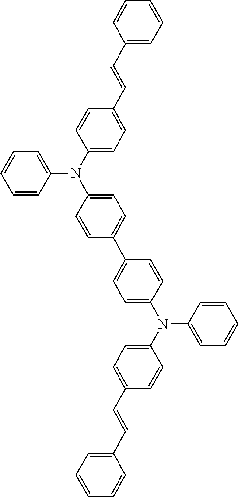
C1=CC(C=CC2=CC=C(N(C3=CC=C(C4=CC=C(N(C5=CC=C(C=CC6=CC=CC=C6)C=C5)C5=CC=CC=C5)C=C4)C=C3)C3=CC=CC=C3)C=C2)=CC=C1
